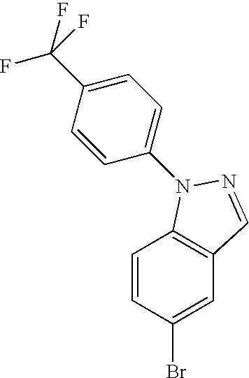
C1=CC(Br)=CC2=C1N(C1=CC=C(C(F)(F)F)C=C1)N=C2
